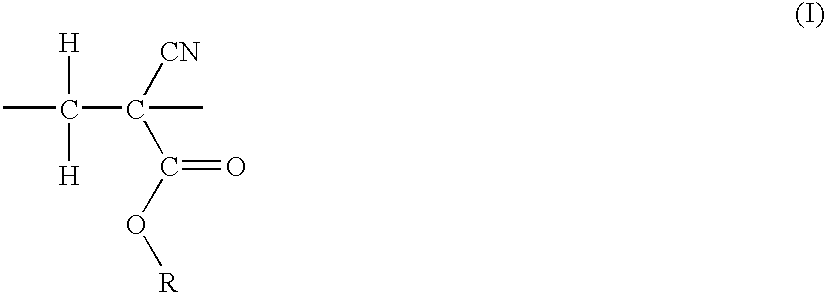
CC([H])(C([CN])(C(O[R])=O)C)[H]
